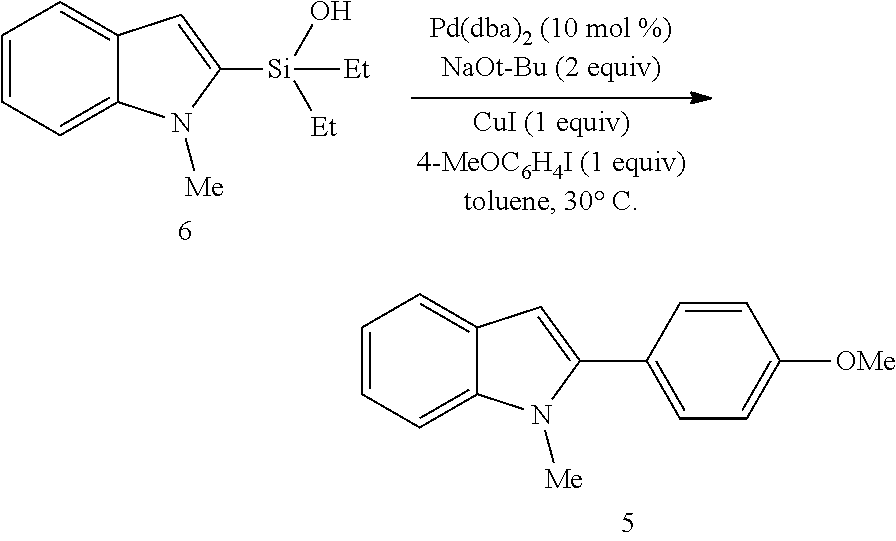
C1=CC=C2C(=C1)C=C([Si](O)([Et])[Et])N2[Me].C1=CC=C2C(=C1)C=C(C1=CC=C([OMe])C=C1)N2[Me]
